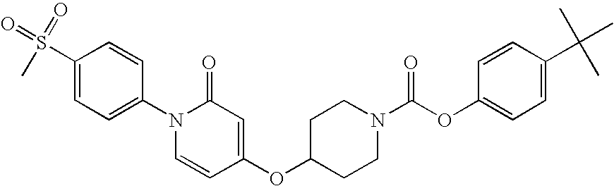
C1(S(C)(=O)=O)=CC=C(N2C=CC(OC3CCN(C(OC4=CC=C(C(C)(C)C)C=C4)=O)CC3)=CC2=O)C=C1
